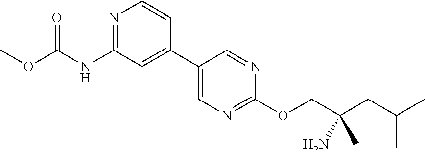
N1=C(NC(OC)=O)C=C(C2=CN=C(OCC(CC(C)C)(N)C)N=C2)C=C1
